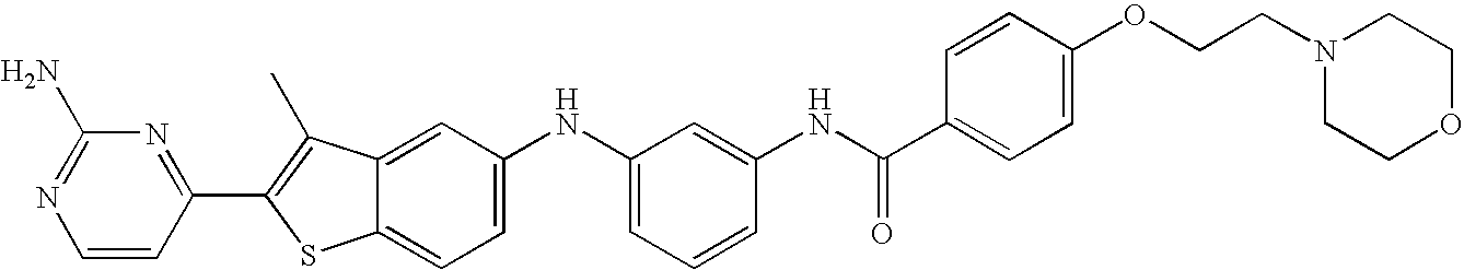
C1=CC(C2=C(C)C3=CC(NC4=CC=CC(NC(C5=CC=C(OCCN6CCOCC6)C=C5)=O)=C4)=CC=C3S2)=NC(N)=N1
